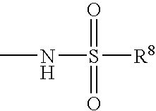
N(S([R8])(=O)=O)C
